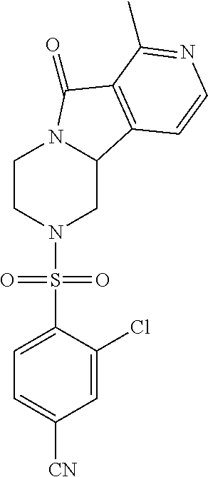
C1CN(S(C2=CC=C([CN])C=C2Cl)(=O)=O)CC2N1C(=O)C1=C2C=CN=C1C
